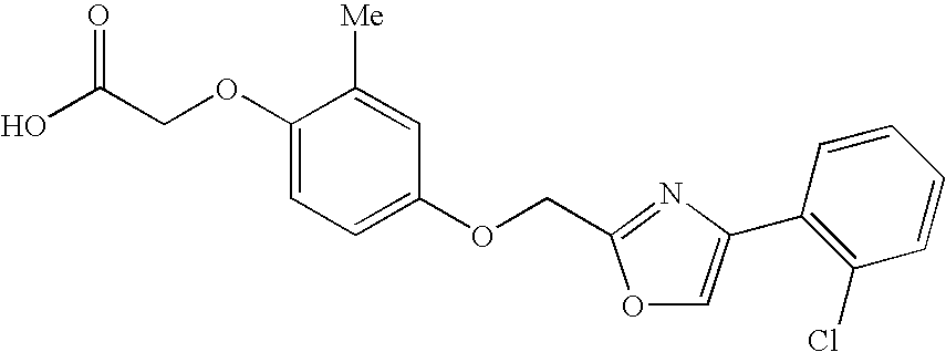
C(COC1=CC=C(OCC2=NC(C3=C(Cl)C=CC=C3)=CO2)C=C1[Me])(O)=O
